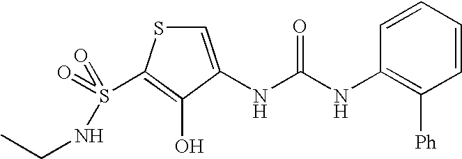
C1=C(NC(=O)NC2=C([Ph])C=CC=C2)C(O)=C(S(=O)(NCC)=O)S1
